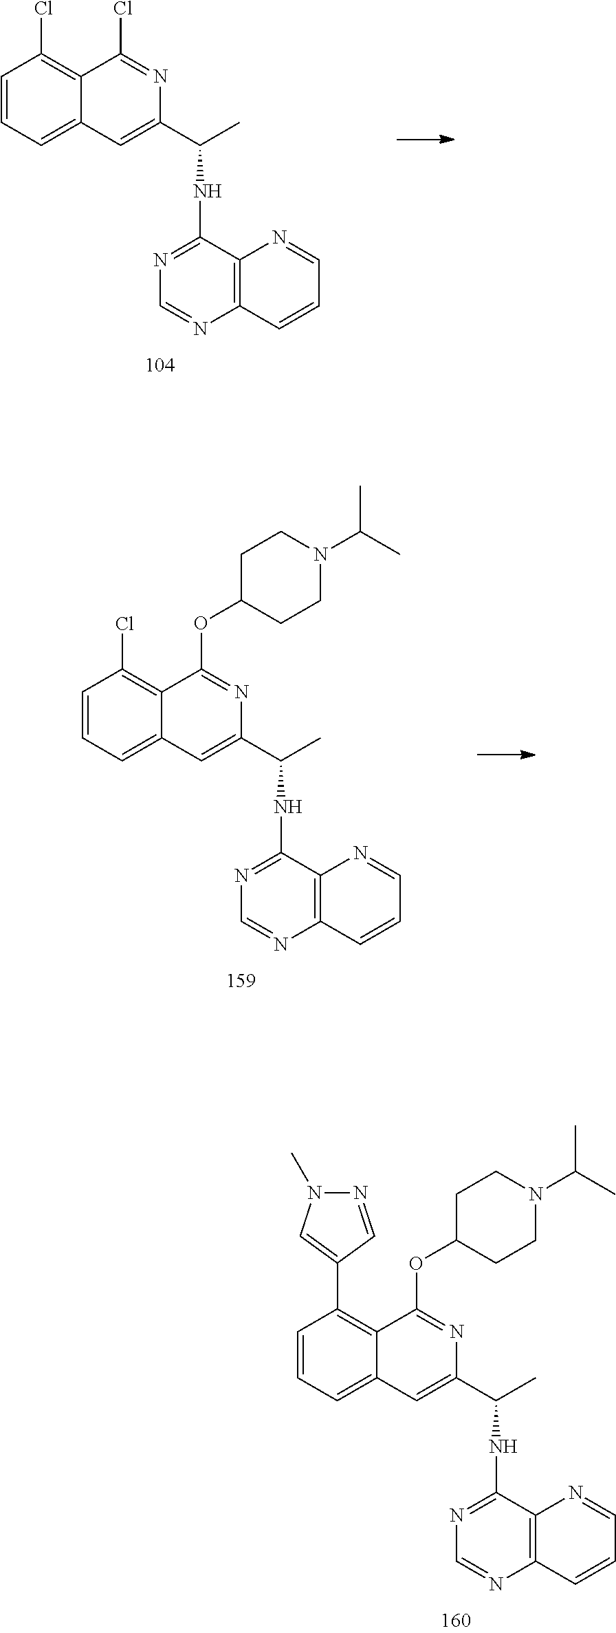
C1=CC=C2C(=C1Cl)C(Cl)=NC(C(C)NC1=NC=NC3=C1N=CC=C3)=C2.C1=CC=C2C(=C1Cl)C(OC1CCN(C(C)C)CC1)=NC(C(C)NC1=NC=NC3=C1N=CC=C3)=C2.C1=CC=C2C(=C1C1=CN(C)N=C1)C(OC1CCN(C(C)C)CC1)=NC(C(C)NC1=NC=NC3=C1N=CC=C3)=C2
